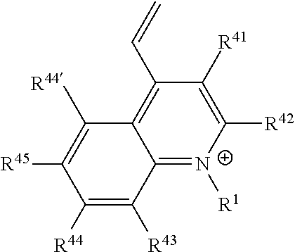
C1([R44])=C([R43])C2=[N+]([R1])C([R42])=C([R41])C(C=C)=C2C([R44])=C1[R45]
